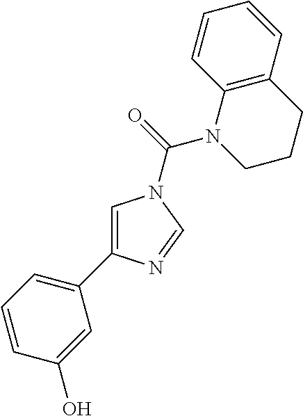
C1=C(C2=CC=CC(O)=C2)N=CN1C(=O)N1CCCC2=C1C=CC=C2
